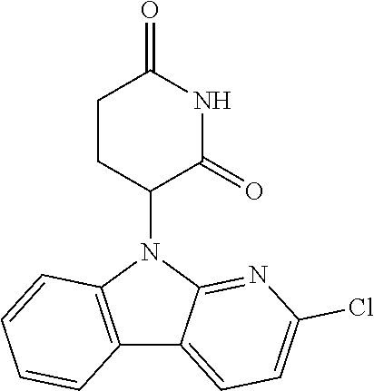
N1(C2CCC(=O)NC2=O)C2=NC(Cl)=CC=C2C2=C1C=CC=C2
